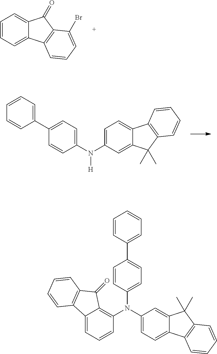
C1=CC=C2C(=C1)C(=O)C1=C2C=CC=C1Br.C1(N(C2=C3C(=CC=C2)C2=C(C3=O)C=CC=C2)C2=CC=C(C3=CC=CC=C3)C=C2)=CC=C2C(=C1)C(C)(C)C1=C2C=CC=C1.C1=C(N(C2=CC=C(C3=CC=CC=C3)C=C2)[H])C=C2C(=C1)C1=C(C2(C)C)C=CC=C1
